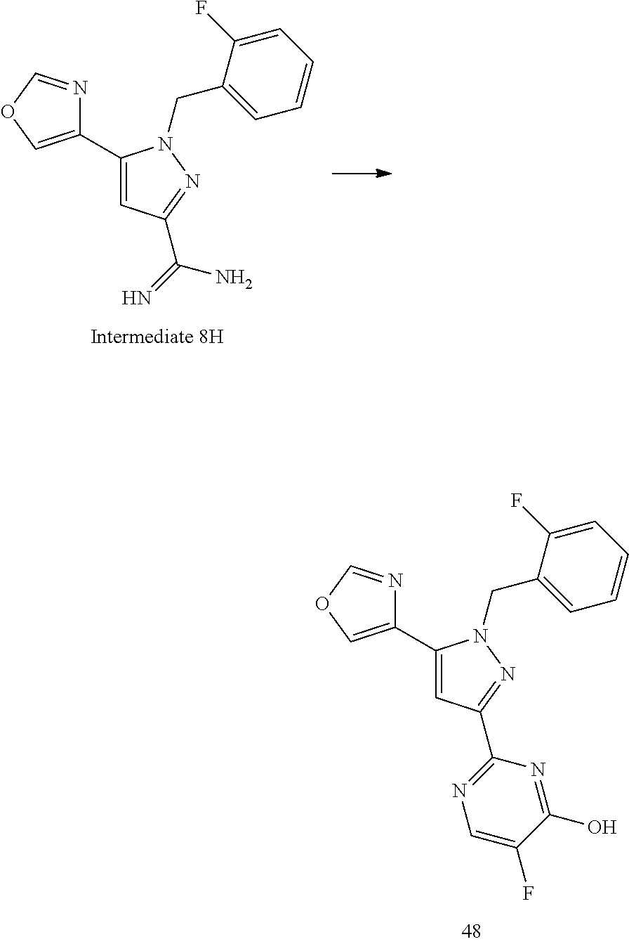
C1(C2=COC=N2)=CC(C(=N)N)=NN1CC1=CC=CC=C1F.C1(C2=COC=N2)=CC(C2=NC=C(F)C(O)=N2)=NN1CC1=CC=CC=C1F
